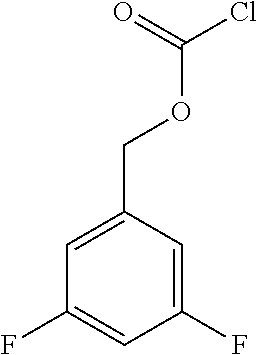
C1(F)=CC(COC(=O)Cl)=CC(F)=C1
